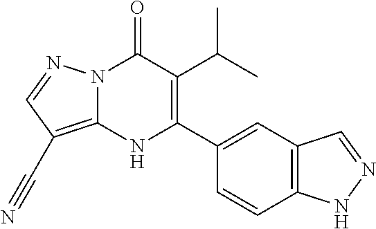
N12C(=C(C#N)C=N1)NC(C1=CC3=C(C=C1)NN=C3)=C(C(C)C)C2=O
